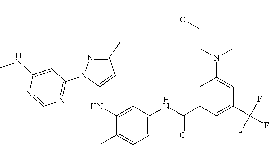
C1(C)=NN(C2=NC=NC(NC)=C2)C(NC2=CC(NC(C3=CC(N(CCOC)C)=CC(C(F)(F)F)=C3)=O)=CC=C2C)=C1
